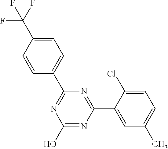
N1=C(C2=CC=C(C(F)(F)F)C=C2)N=C(C2=CC(C)=CC=C2Cl)N=C1O
